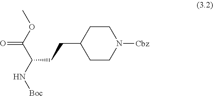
C1CN([Cbz])CCC1CCC(N[Boc])C(OC)=O
